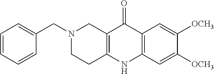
N1(CC2=CC=CC=C2)CCC2=C(C1)C(=O)C1=C(N2)C=C([OCH3])C([OCH3])=C1
